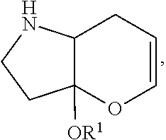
C12CC=COC1([OR1])CCN2
